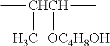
C[CHCH](C)([OC4H8OH])C
